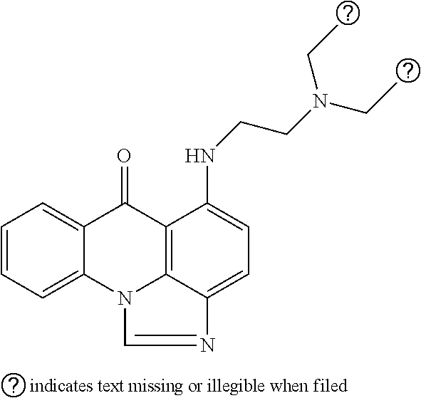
C1=C2C(=CC=C1)N1C3=C(C2=O)C(NCCN(CC)CC)=CC=C3N=C1
